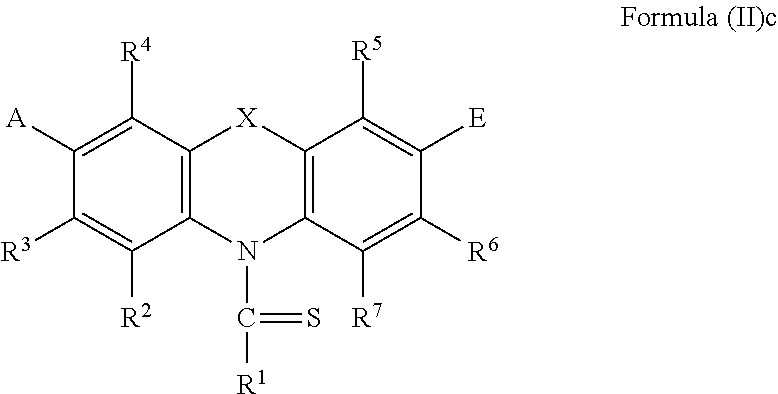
C1([A])=C([R4])C2=C(C([R2])=C1[R3])N(C(=S)[R1])C1=C([X]2)C([R5])=C([E])C([R6])=C1[R7]
